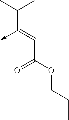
C(C(OCCC)=O)=C(C(C)C)->C
